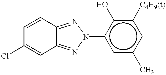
C1=CC2=NN(c3cc(C)cc([C4H9(t)])c3O)N=C2C=C1Cl
